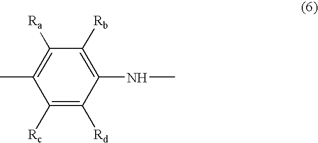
C1([Rc])=C([Rd])C(NC)=C([Rb])C([Ra])=C1C
